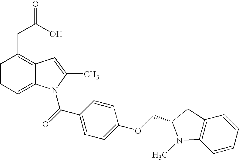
C1=CC=C2C(=C1CC(O)=O)C=C(C)N2C(C1=CC=C(OCC2N(C)C3=C(C2)C=CC=C3)C=C1)=O
